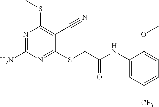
C1(SCC(NC2=CC([CF3])=CC=C2OC)=O)=NC(N)=NC(SC)=C1C#N
